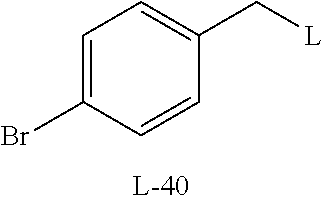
BrC1=CC=C(C[L])C=C1
